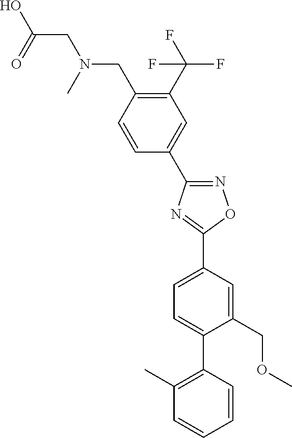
N1=C(C2=CC(C(F)(F)F)=C(CN(CC(O)=O)C)C=C2)N=C(C2=CC=C(C3=C(C)C=CC=C3)C(COC)=C2)O1
